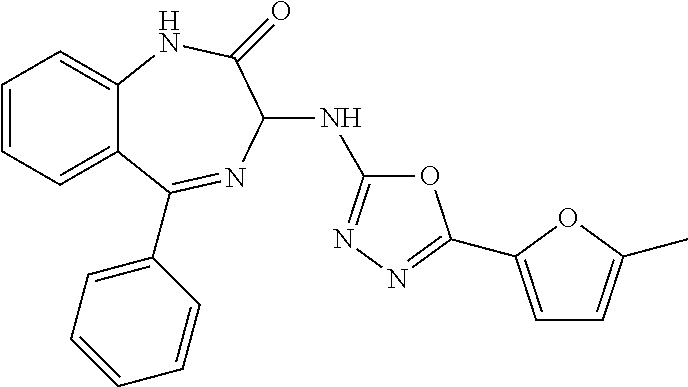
C1=CC=C2C(=C1)NC(=O)C(NC1=NN=C(C3=CC=C(C)O3)O1)N=C2C1=CC=CC=C1
